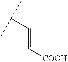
C(C)(C)C=C[COOH]
